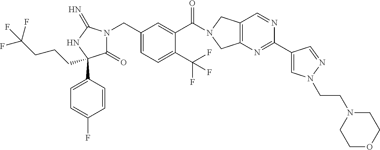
C(C1=CC=C(C(F)(F)F)C(C(=O)N2CC3=C(C2)N=C(C2=CN(CCN4CCOCC4)N=C2)N=C3)=C1)N1C(=O)C(C2=CC=C(F)C=C2)(CCCC(F)(F)F)NC1=N
